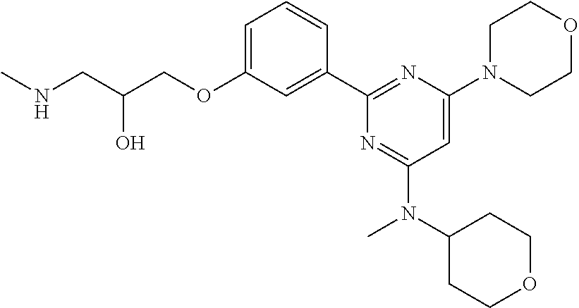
C1=C(OCC(CNC)O)C=C(C2=NC(N3CCOCC3)=CC(N(C3CCOCC3)C)=N2)C=C1
